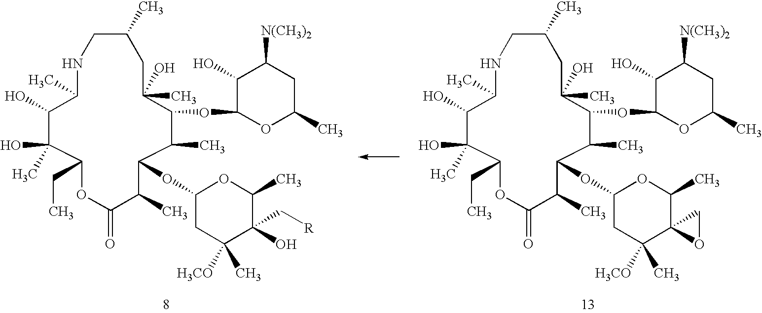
C1C(C)CNC(C)C(O)C(O)(C)C(CC)OC(=O)C(C)C(OC2CC(C)([H3CO])C(C[R])(O)C(C)O2)C(C)C(OC2OC(C)CC([N(CH3)2])C2O)C1(O)C.C1C(C)CNC(C)C(O)C(O)(C)C(CC)OC(=O)C(C)C(OC2CC(C)([H3CO])C3(C(C)O2)CO3)C(C)C(OC2OC(C)CC([N(CH3)2])C2O)C1(O)C
